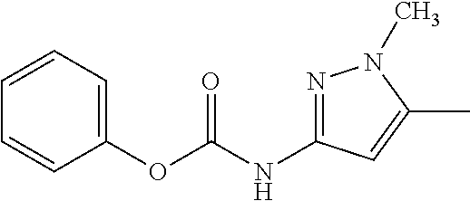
C1=CC=C(OC(NC2=NN(C)C(C)=C2)=O)C=C1
